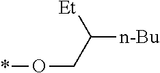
*OCC([Et])[n-Bu]
